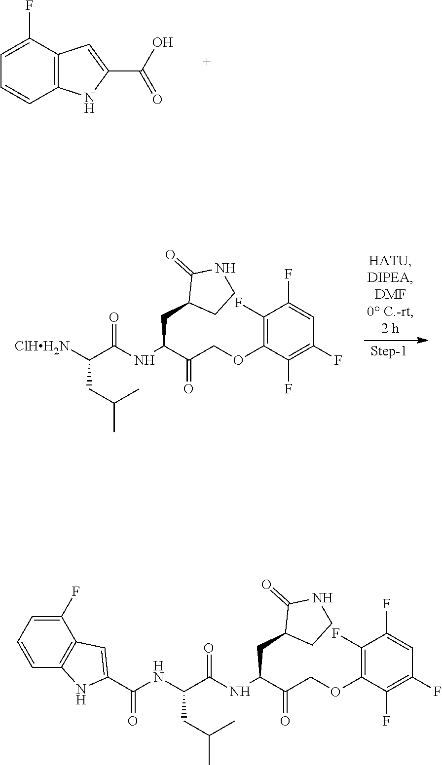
C12=C(C(F)=CC=C1)C=C(C(O)=O)N2.[ClHH2N]C(C(NC(C(COC1=C(F)C(F)=CC(F)=C1F)=O)CC1CCNC1=O)=O)CC(C)C.C(NC(C(COC1=C(F)C(F)=CC(F)=C1F)=O)CC1CCNC1=O)(=O)C(CC(C)C)NC(C1=CC2=C(C=CC=C2F)N1)=O
